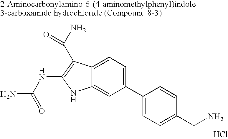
C1(C2=CC=C(CN)C=C2)=CC=C2C(=C1)NC(NC(N)=O)=C2C(N)=O.Cl
